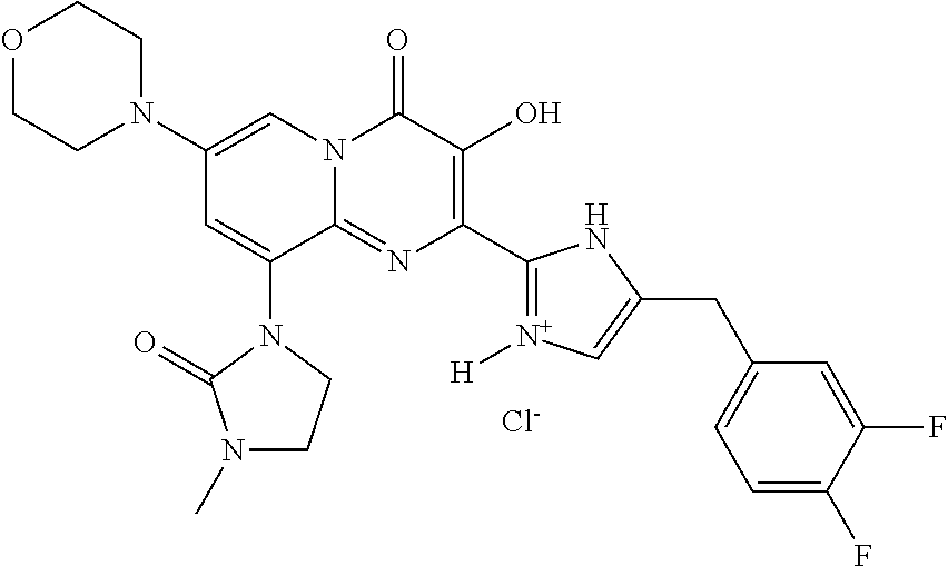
C1(N2CCOCC2)=CN2C(=NC(C3=[N+]([H])C=C(CC4=CC=C(F)C(F)=C4)N3)=C(O)C2=O)C(N2C(=O)N(C)CC2)=C1.[Cl-]
